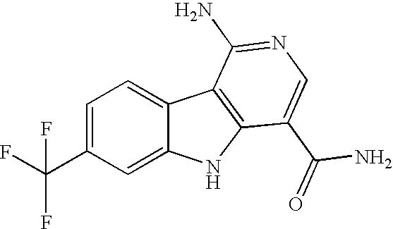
C1=C(C(F)(F)F)C=C2C(=C1)C1=C(N2)C(C(=O)N)=CN=C1N
